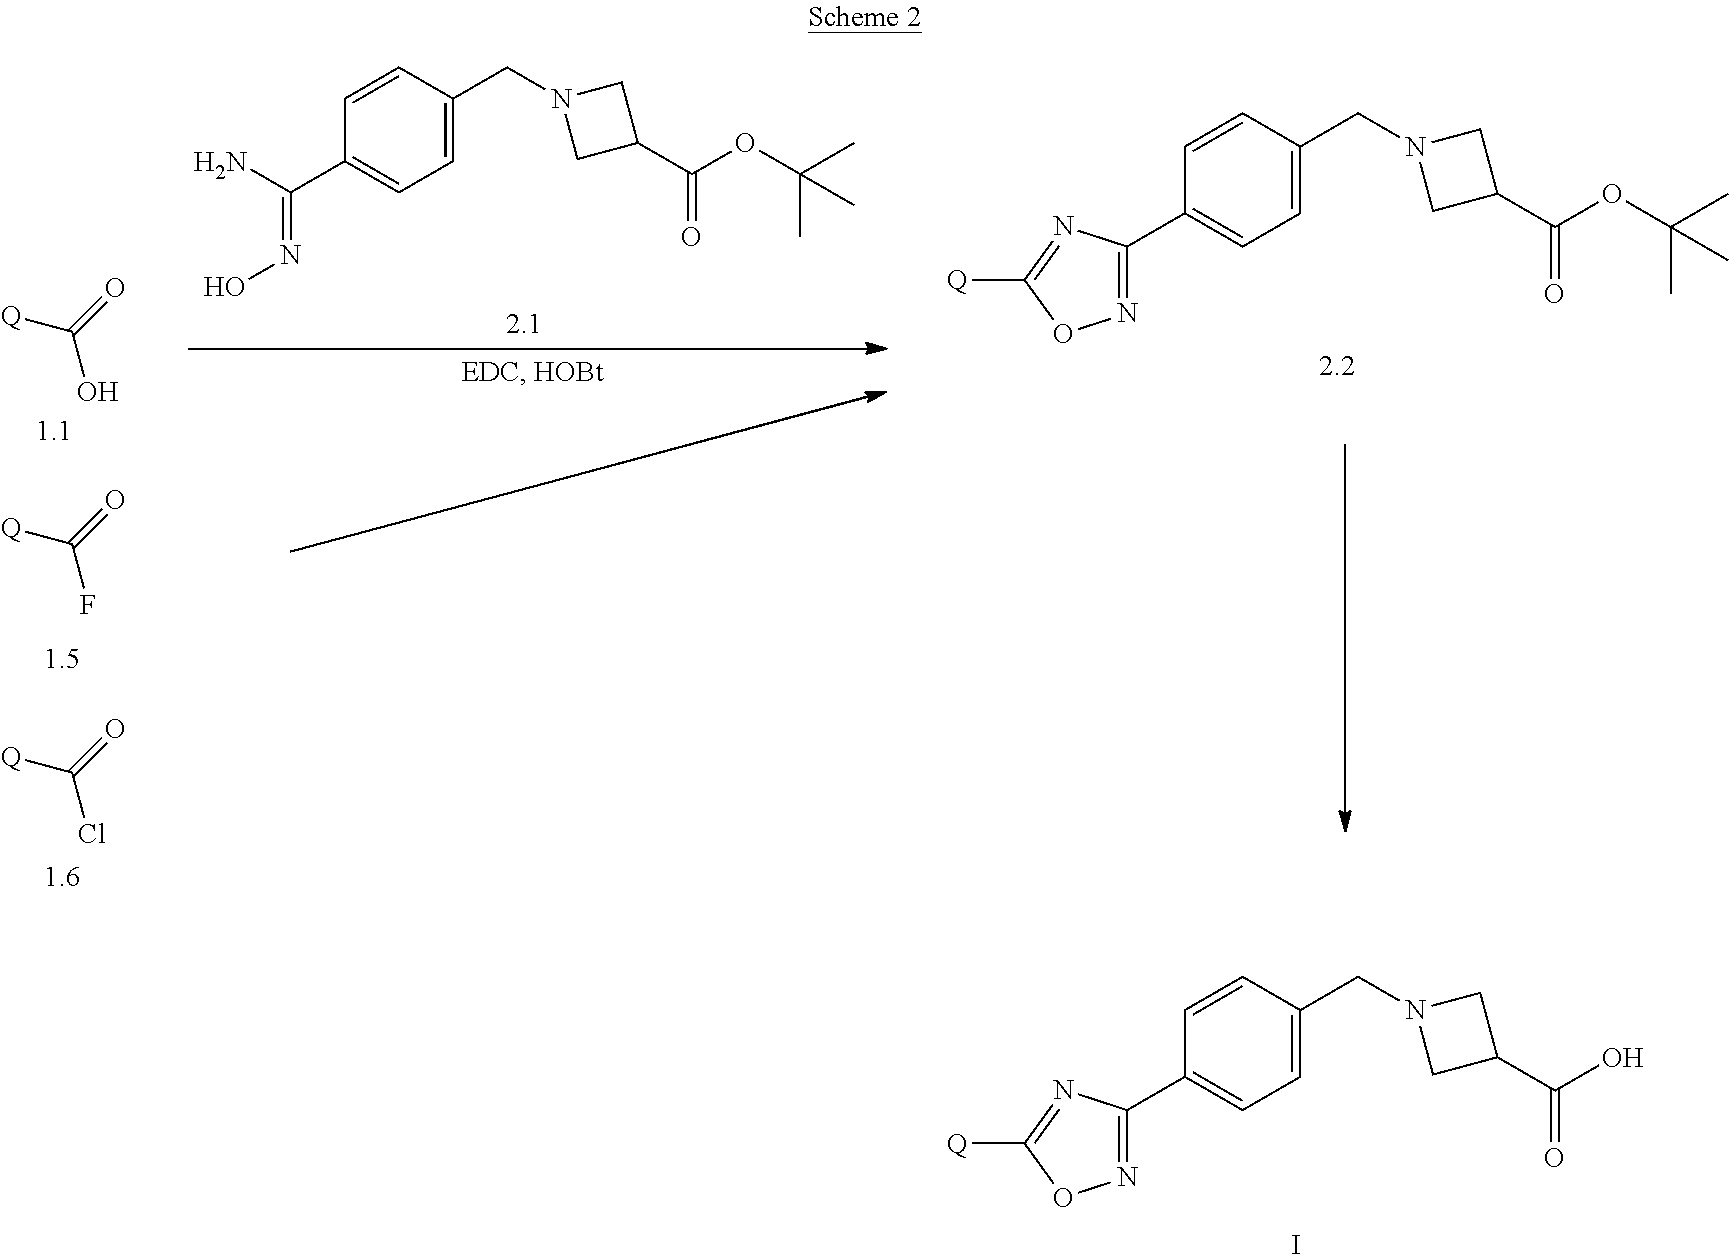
C1=C(CN2CC(C(O)=O)C2)C=CC(C2=NOC([Q])=N2)=C1.I.C1=C(CN2CC(C(OC(C)(C)C)=O)C2)C=CC(C(N)=NO)=C1.C1=C(CN2CC(C(OC(C)(C)C)=O)C2)C=CC(C2=NOC([Q])=N2)=C1.[Q]C(=O)O.[Q]C(=O)F.[Q]C(=O)Cl
